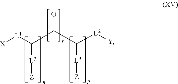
[X][L1]C(C(=O)C([L2][Y])[L3][Z])[L3][Z]
